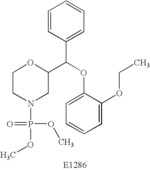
C1CN(P(OC)(=O)OC)CC(C(OC2=CC=CC=C2OCC)C2=CC=CC=C2)O1
